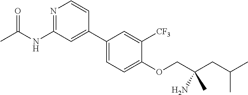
CC(NC1=NC=CC(C2=CC=C(OCC(CC(C)C)(N)C)C([CF3])=C2)=C1)=O
